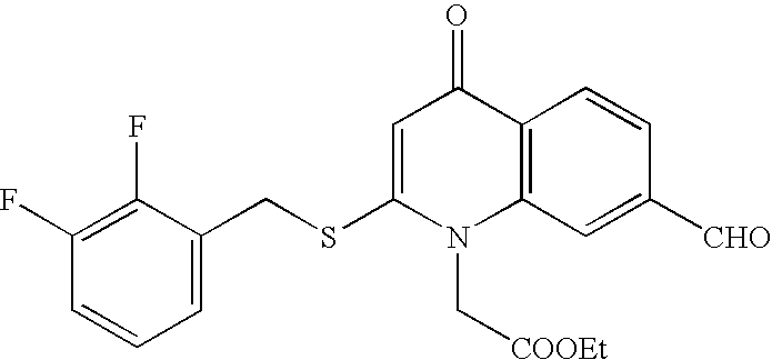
C1(F)=C(F)C(CSC2=CC(=O)C3=C(N2C[COOEt])C=C([CHO])C=C3)=CC=C1
